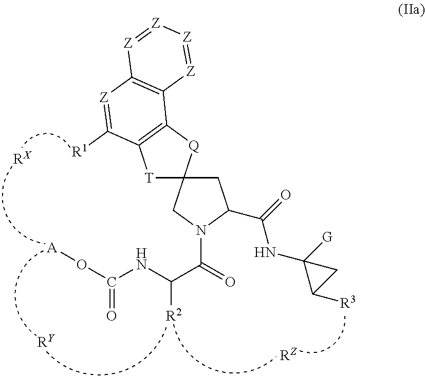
[T]1C2([Q]C3=C1C([R1])=[Z]C1=C3[Z]=[Z][Z]=[Z]1)CN(C(C(NC(O[A])=O)[R2])=O)C(C(NC1([G])C([R3])C1)=O)C2.[RY].[RX]
